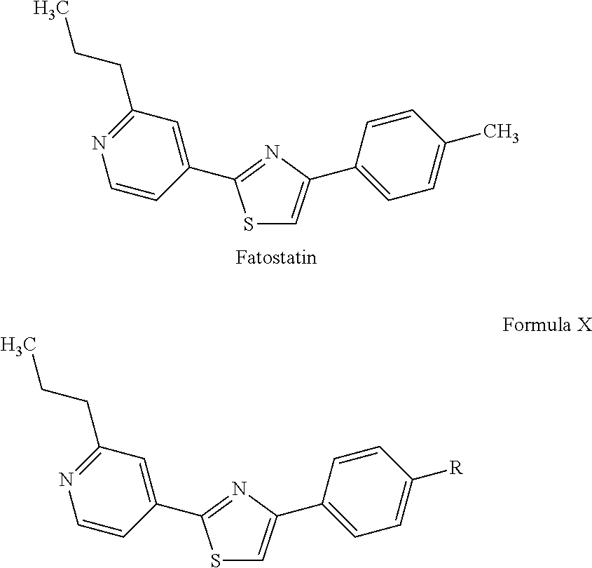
S1C=C(C2=CC=C(C)C=C2)N=C1C1=CC(CCC)=NC=C1.S1C=C(C2=CC=C([R])C=C2)N=C1C1=CC(CCC)=NC=C1
